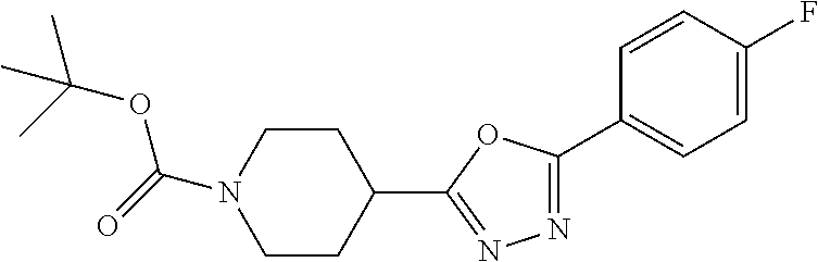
C1CC(C2=NN=C(C3=CC=C(F)C=C3)O2)CCN1C(=O)OC(C)(C)C
